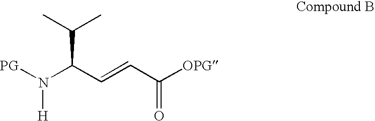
[PG]N(C(C(C)C)C=CC([OPG])=O)[H]
